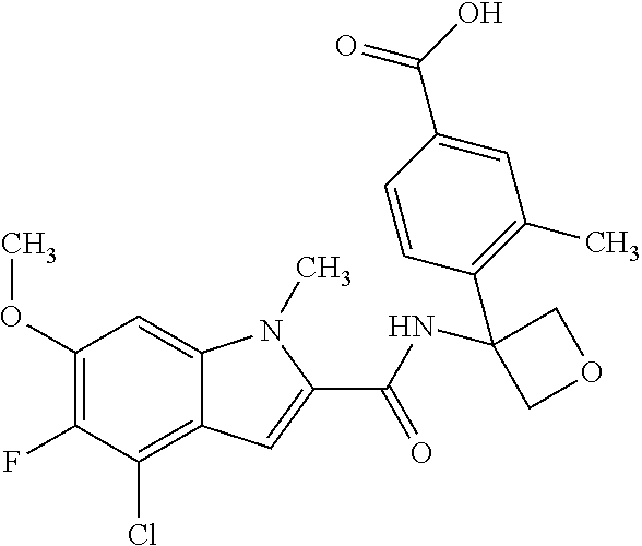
C1(OC)=C(F)C(Cl)=C2C(=C1)N(C)C(C(NC1(C3=C(C)C=C(C(=O)O)C=C3)COC1)=O)=C2
